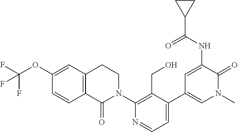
C12=C(C(=O)N(C3=C(CO)C(C4=CN(C)C(=O)C(NC(C5CC5)=O)=C4)=CC=N3)CC1)C=CC(OC(F)(F)F)=C2
